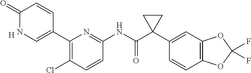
C1(=O)NC=C(C2=C(Cl)C=CC(NC(C3(C4=CC5=C(C=C4)OC(F)(F)O5)CC3)=O)=N2)C=C1.[H]
